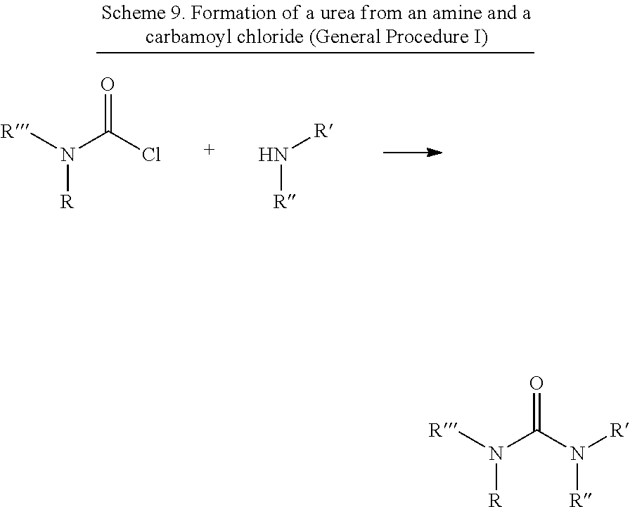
[R]N(C(Cl)=O)[R].N([R])[R].[R]N(C(N([R])[R])=O)[R]
